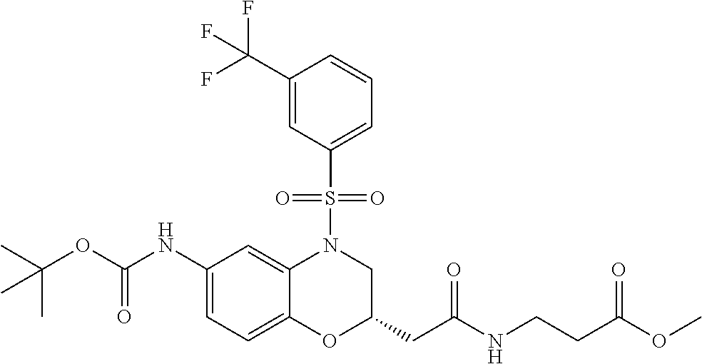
C1(NC(OC(C)(C)C)=O)=CC=C2C(=C1)N(S(C1=CC=CC(C(F)(F)F)=C1)(=O)=O)CC(CC(=O)NCCC(OC)=O)O2
